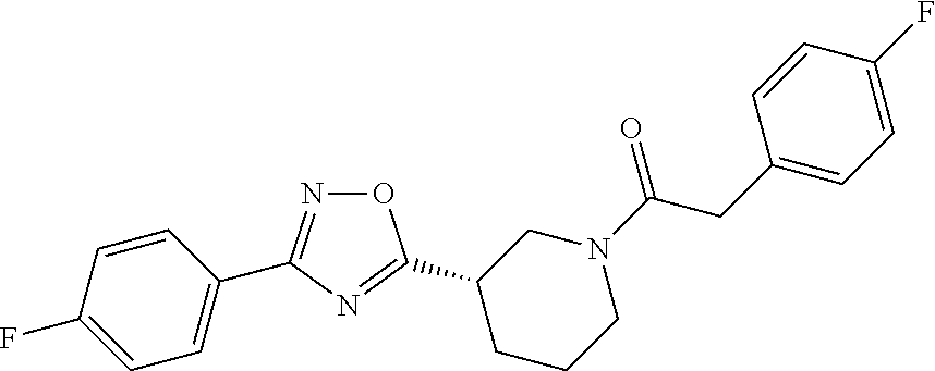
C1=C(C2=NOC(C3CN(C(CC4=CC=C(F)C=C4)=O)CCC3)=N2)C=CC(F)=C1
